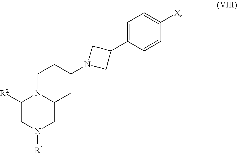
C1([R2])CN([R1])CC2N1CCC(N1CC(C3=CC=C([X])C=C3)C1)C2
